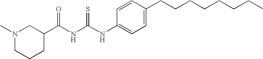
N1(C)CCCC(C(NC(NC2=CC=C(CCCCCCCC)C=C2)=S)=O)C1
